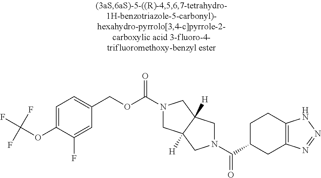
O(C(=O)N1CC2([H])C([H])(C1)CN(C(=O)C1CC3=C(CC1)NN=N3)C2)CC1=CC=C(OC(F)(F)F)C(F)=C1
